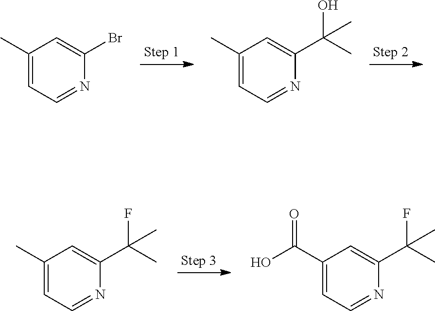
C1(C)=CC=NC(Br)=C1.C1(C)=CC=NC(C(O)(C)C)=C1.C1(C)=CC=NC(C(F)(C)C)=C1.C1(C(=O)O)=CC=NC(C(F)(C)C)=C1
